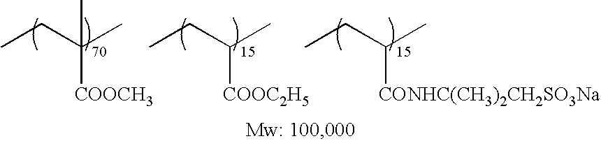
CCC(C)([COOCH3])C.CCC(C)[COOC2H5].CCC(C)[CONHC(CH3)2CH2SO3Na]
